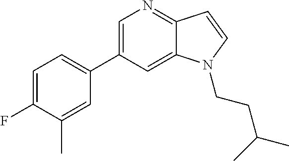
C1=C(C2=CC=C(F)C(C)=C2)C=C2C(=N1)C=CN2CCC(C)C
